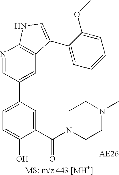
C1=C(C2=CC3=C(N=C2)NC=C3C2=CC=CC=C2OC)C=C(C(N2CCN(C)CC2)=O)C(O)=C1
